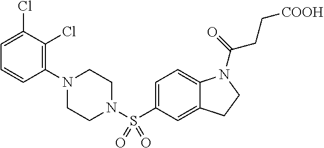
C1(N2CCN(S(C3=CC=C4C(=C3)CCN4C(=O)CC[COOH])(=O)=O)CC2)=C(Cl)C(Cl)=CC=C1
